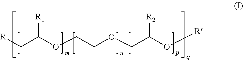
C(C(OCCOCC(O[R])[R2])[R1])[R]
